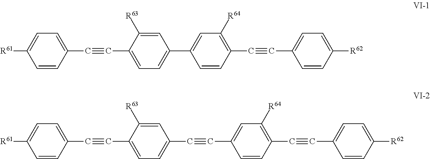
C(C1=CC=C([R61])C=C1)#CC1=CC=C(C2=CC([R64])=C(C#CC3=CC=C([R62])C=C3)C=C2)C=C1[R63].C(C1=CC=C([R61])C=C1)#CC1=CC=C(C#CC2=CC([R64])=C(C#CC3=CC=C([R62])C=C3)C=C2)C=C1[R63]
